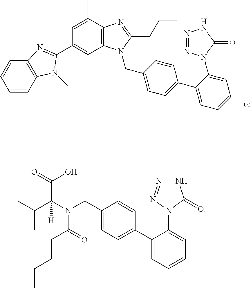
C12=C(C=CC=C1)N=C(C1=CC3=C(C(C)=C1)N=C(CCC)N3CC1=CC=C(C3=CC=CC=C3N3N=NNC3=O)C=C1)N2C.C1(CN(C(C(C)C)(C(=O)O)[H])C(=O)CCCC)=CC=C(C2=CC=CC=C2N2C(=O)NN=N2)C=C1
